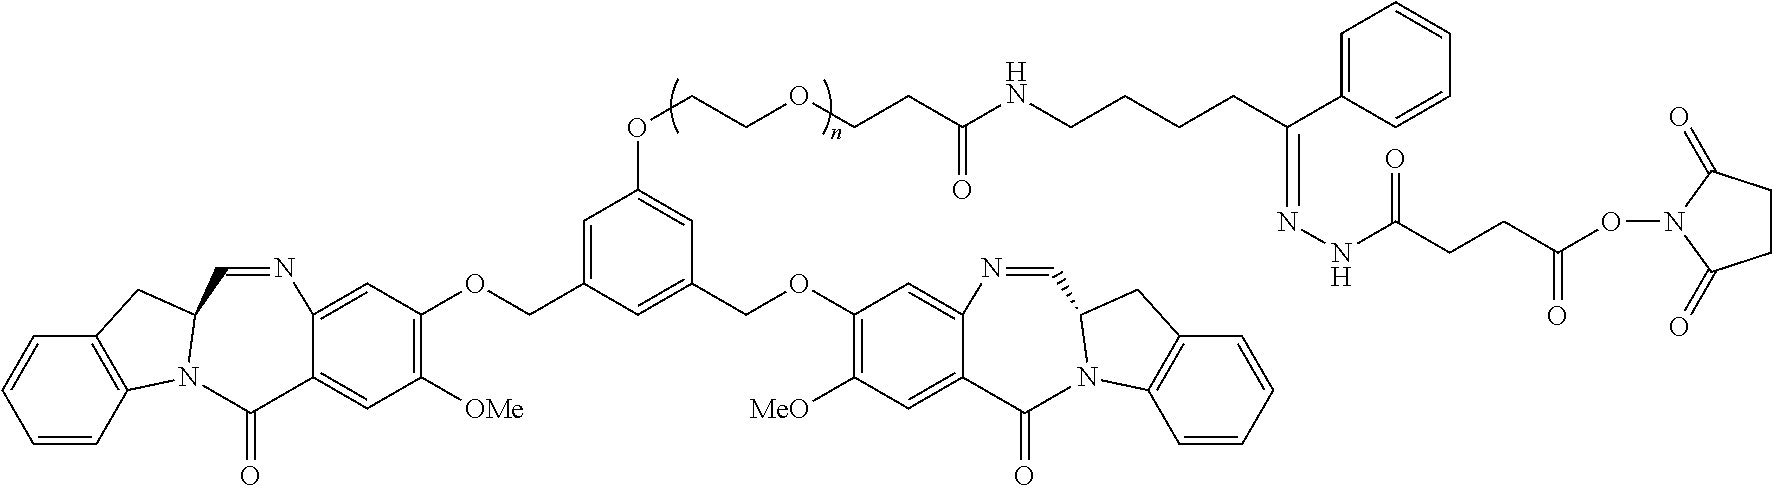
C12=C(C=CC=C1)N1C(C2)C=NC2=CC(OCC3=CC(OCCOCCC(NCCCCC(C4=CC=CC=C4)=NNC(CCC(ON4C(=O)CCC4=O)=O)=O)=O)=CC(COC4=C([MeO])C=C5C(=C4)N=CC4N(C6=C(C=CC=C6)C4)C5=O)=C3)=C([OMe])C=C2C1=O
